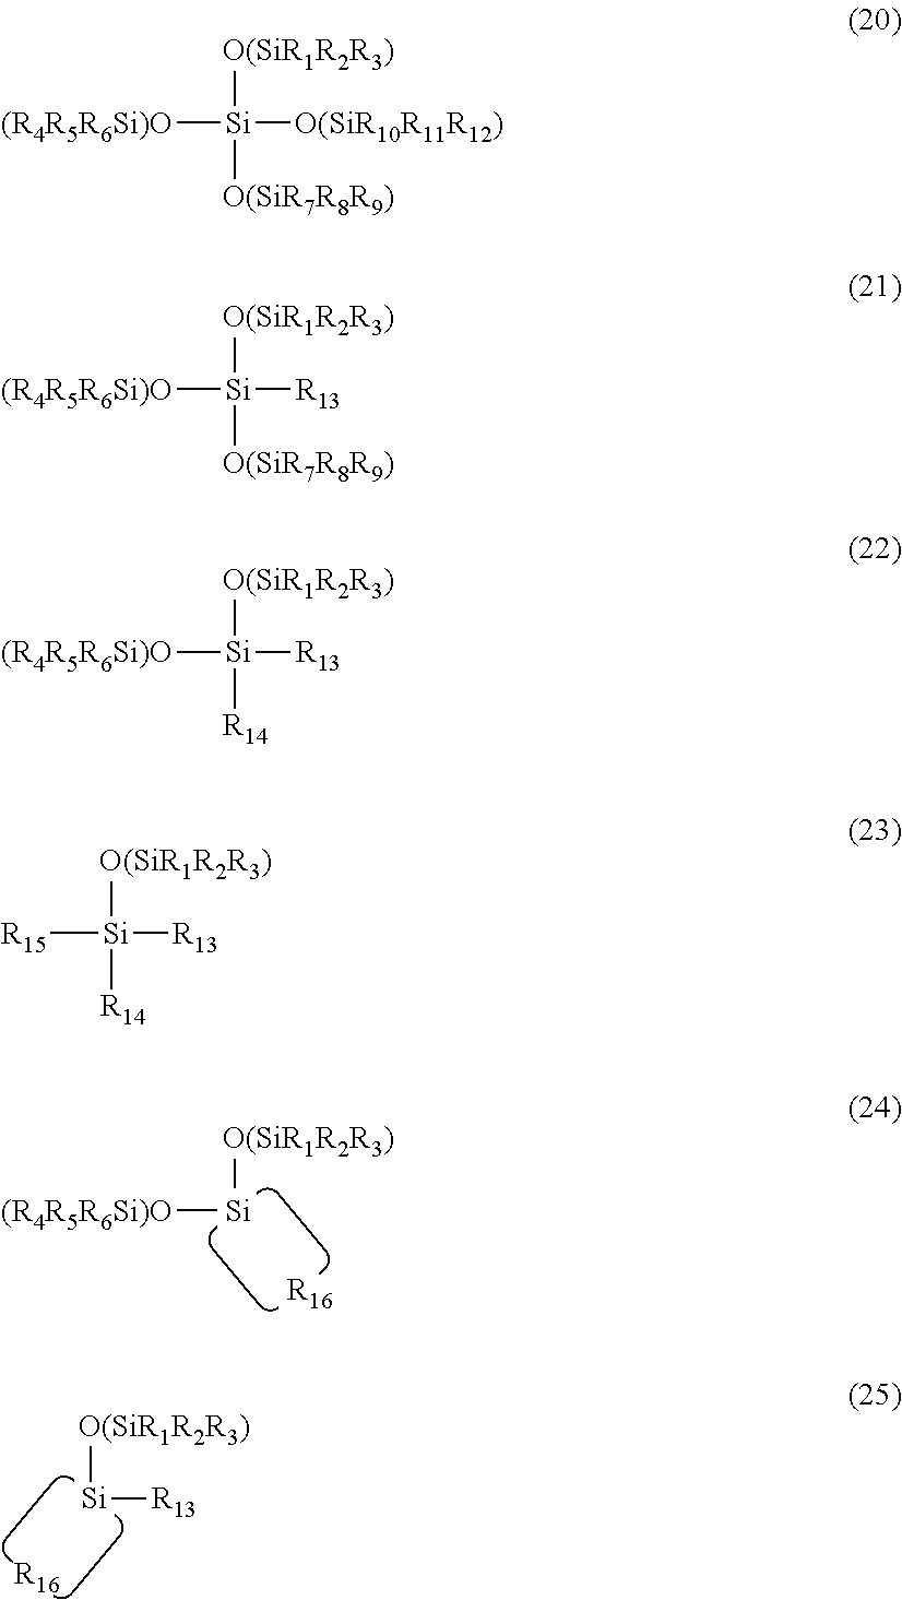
[O(SiR1R2R3)][Si][(R4R5R6Si)O].[R16].[O(SiR1R2R3)][Si][R13].[R16].[O(SiR1R2R3)][Si]([O(SiR7R8R9)])([O(SiR10R11R12)])[(R4R5R6Si)O].[O(SiR1R2R3)][Si]([O(SiR7R8R9)])([R13])[(R4R5R6Si)O].[O(SiR1R2R3)][Si]([R14])([R13])[(R4R5R6Si)O].[O(SiR1R2R3)][Si]([R14])([R13])[R15]
